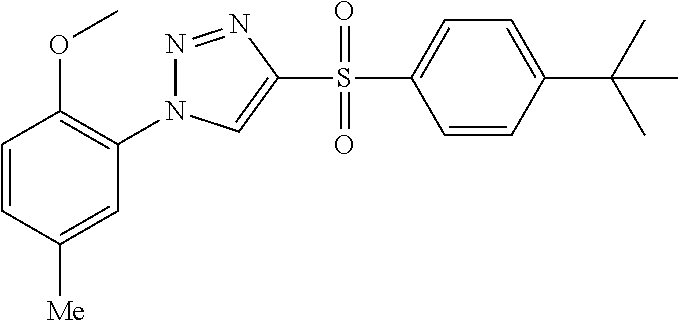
C1=CC([Me])=CC(N2N=NC(S(C3=CC=C(C(C)(C)C)C=C3)(=O)=O)=C2)=C1OC
